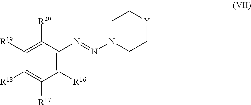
C1([R16])=C(N=NN2CC[Y]CC2)C([R20])=C([R19])C([R18])=C1[R17]
